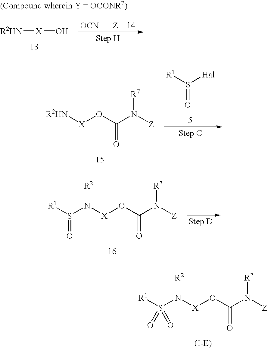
[R2HN][X]OC(N([Z])[R7])=O.[R1]S([Hal])=O.[R1]S(N([X]OC(N([Z])[R7])=O)[R2])=O.[R1]S(N([X]OC(N([Z])[R7])=O)[R2])(=O)=O.[R2HN][X]O.[OCN][Z]
